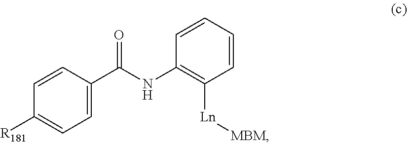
[Ln]([MBM])C1=C(NC(C2=CC=C([R181])C=C2)=O)C=CC=C1
